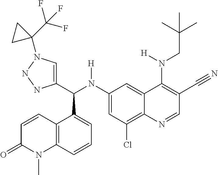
C1(N(C(C2=CN(C3(C(F)(F)F)CC3)NN2)C2=CC=CC3=C2C=CC(=O)N3C)[H])=CC(Cl)=C2C(=C1)C(N(CC(C)(C)C)[H])=C(C#N)C=N2
